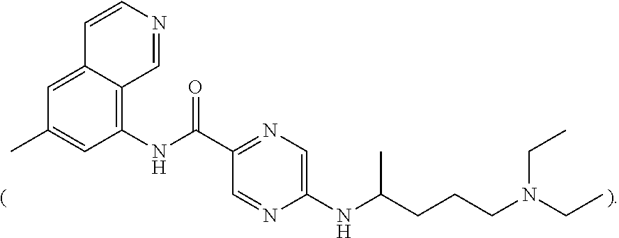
C1(C)=CC(NC(C2=NC=C(NC(CCCN(CC)CC)C)N=C2)=O)=C2C(=C1)C=CN=C2
